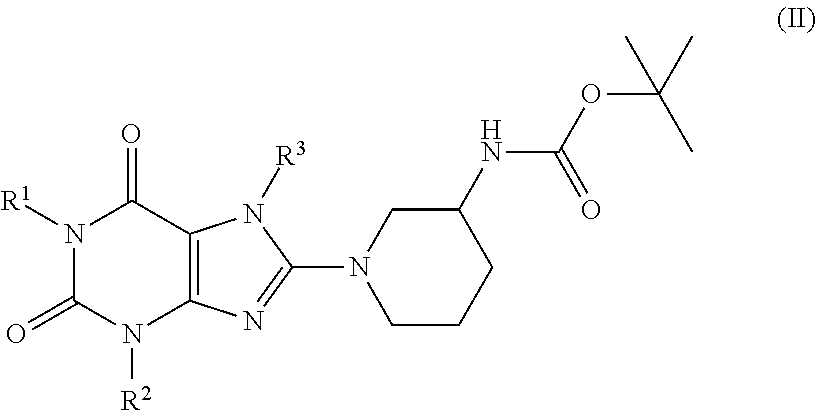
N1([R1])C(=O)N([R2])C2=C(C1=O)N([R3])C(N1CCCC(NC(=O)OC(C)(C)C)C1)=N2
